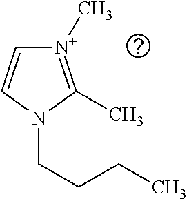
C1=CN(CCCC)C(C)=[N+]1C
